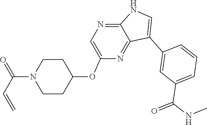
C12=NC(OC3CCN(C(C=C)=O)CC3)=CN=C1NC=C2C1=CC(C(NC)=O)=CC=C1
